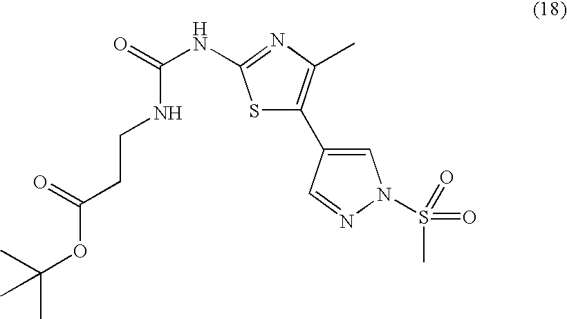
N(C(=O)NCCC(=O)OC(C)(C)C)C1=NC(C)=C(C2=CN(S(=O)(C)=O)N=C2)S1
